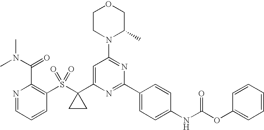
N1=CC=CC(S(C2(C3=CC(N4C(C)COCC4)=NC(C4=CC=C(NC(OC5=CC=CC=C5)=O)C=C4)=N3)CC2)(=O)=O)=C1C(N(C)C)=O
